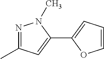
N1=C(C)C=C(C2=CC=CO2)N1C
